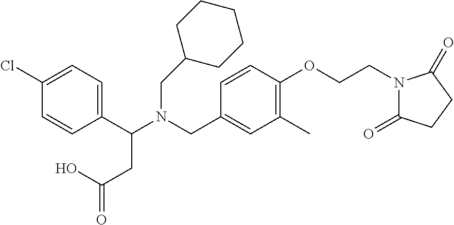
C1(C(N(CC2=CC(C)=C(OCCN3C(=O)CCC3=O)C=C2)CC2CCCCC2)CC(=O)O)=CC=C(Cl)C=C1
